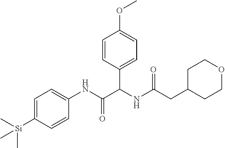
C(C(NC(C(NC1=CC=C([Si](C)(C)C)C=C1)=O)C1=CC=C(OC)C=C1)=O)C1CCOCC1
